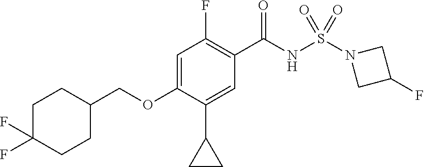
C1(F)=C(C(NS(N2CC(F)C2)(=O)=O)=O)C=C(C2CC2)C(OCC2CCC(F)(F)CC2)=C1
